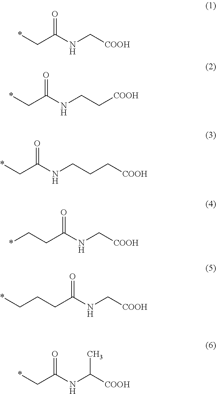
*CC(NC[COOH])=O.*CC(NCC[COOH])=O.*CC(NCCC[COOH])=O.C(CC(NC[COOH])=O)*.C(CC(NC[COOH])=O)C*.*CC(NC([COOH])C)=O
